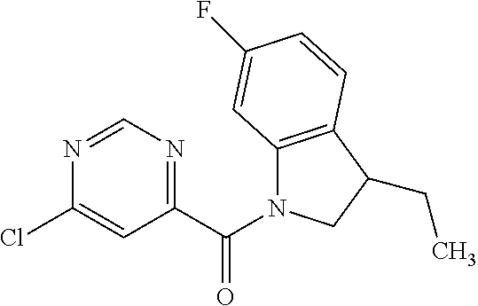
C1(C(N2C3=C(C(CC)C2)C=CC(F)=C3)=O)=NC=NC(Cl)=C1
